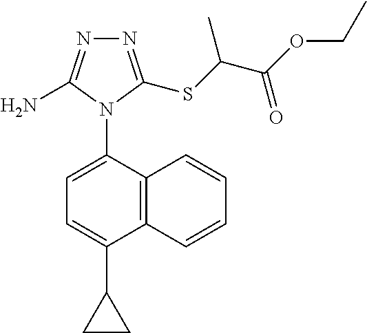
C12=C(C(N3C(N)=NN=C3SC(C(OCC)=O)C)=CC=C1C1CC1)C=CC=C2
